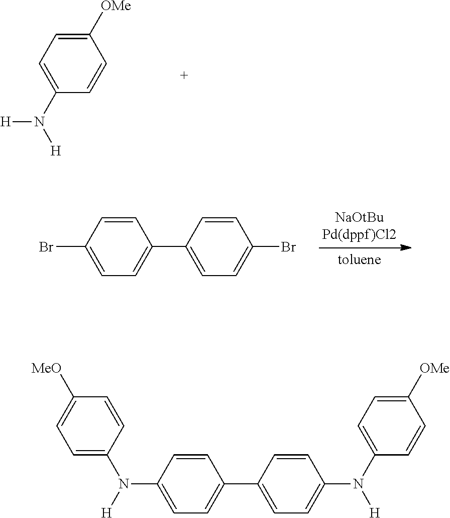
C1(N([H])[H])=CC=C([OMe])C=C1.C1=C(Br)C=CC(C2=CC=C(Br)C=C2)=C1.C1=C(N(C2=CC=C([MeO])C=C2)[H])C=CC(C2=CC=C(N(C3=CC=C([OMe])C=C3)[H])C=C2)=C1
